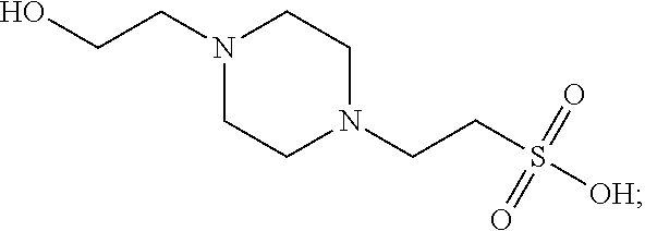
N1(CCO)CCN(CCS([OH])(=O)=O)CC1
